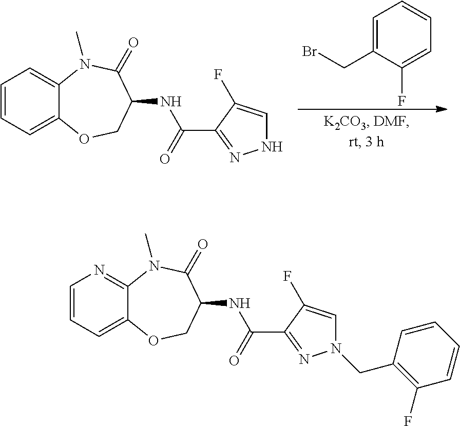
C1=C(CBr)C(F)=CC=C1.C1=CC=C2C(=C1)N(C)C(=O)C(NC(=O)C1=NNC=C1F)CO2.C1=CC=C2C(=N1)N(C)C(=O)C(NC(=O)C1=NN(CC3=C(F)C=CC=C3)C=C1F)CO2
